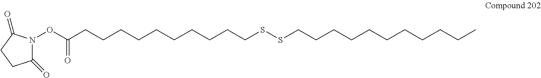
N1(OC(CCCCCCCCCCSSCCCCCCCCCCC)=O)C(=O)CCC1=O
